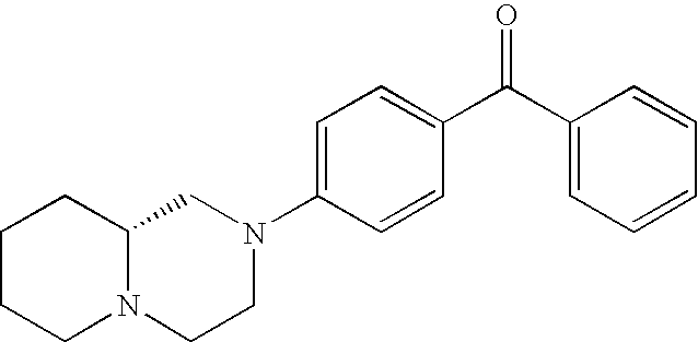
C12N(CCN(C3=CC=C(C(C4=CC=CC=C4)=O)C=C3)C1)CCCC2
